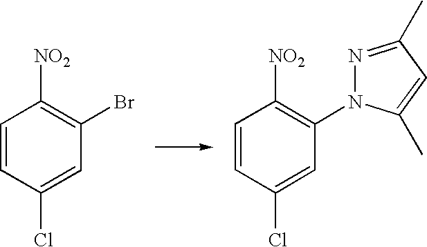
C1=CC(Cl)=CC(Br)=C1[NO2].C1=CC(Cl)=CC(N2N=C(C)C=C2C)=C1[NO2]
